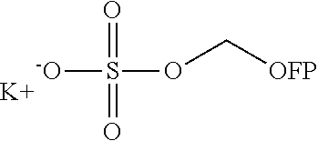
[-O]S(OC[OFP])(=O)=O.[K]
